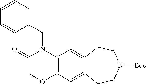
C12=C(C=C3C(=C1)CCN([Boc])CC3)OCC(=O)N2CC1=CC=CC=C1
